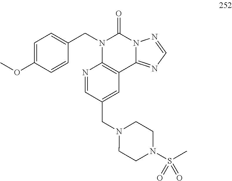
C1=CC(OC)=CC=C1CN1C2=C(C3=NC=NN3C1=O)C=C(CN1CCN(S(C)(=O)=O)CC1)C=N2
